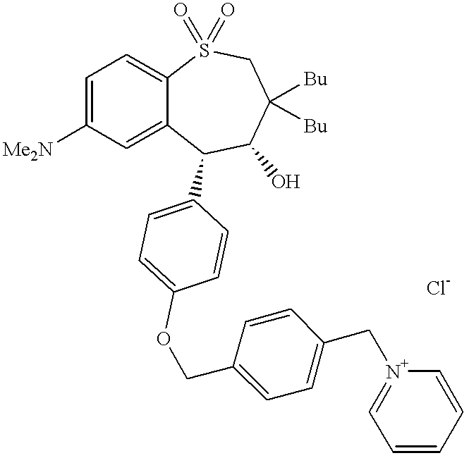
C1=C([Me2N])C=C2C(=C1)S(=O)(=O)CC([Bu])([Bu])C(O)C2C1=CC=C(OCC2=CC=C(C[N+]3=CC=CC=C3)C=C2)C=C1
